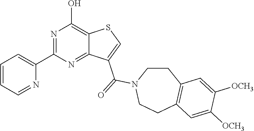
C1(C2=NC(O)=C3C(=N2)C(C(=O)N2CCC4=C(CC2)C=C([OCH3])C([OCH3])=C4)=CS3)=CC=CC=N1
